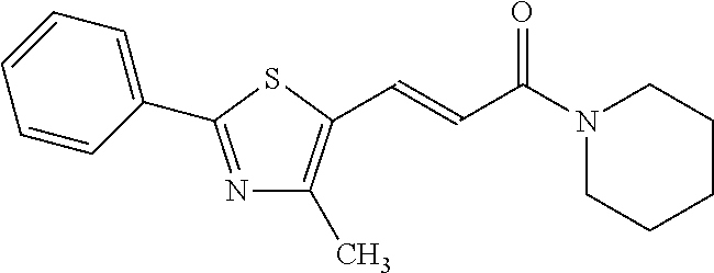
C1(C2=NC(C)=C(C=CC(N3CCCCC3)=O)S2)=CC=CC=C1
